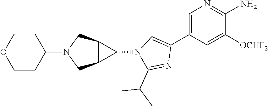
C1=C(C2=CN(C3C4C3CN(C3CCOCC3)C4)C(C(C)C)=N2)C=C([OCHF2])C(N)=N1
